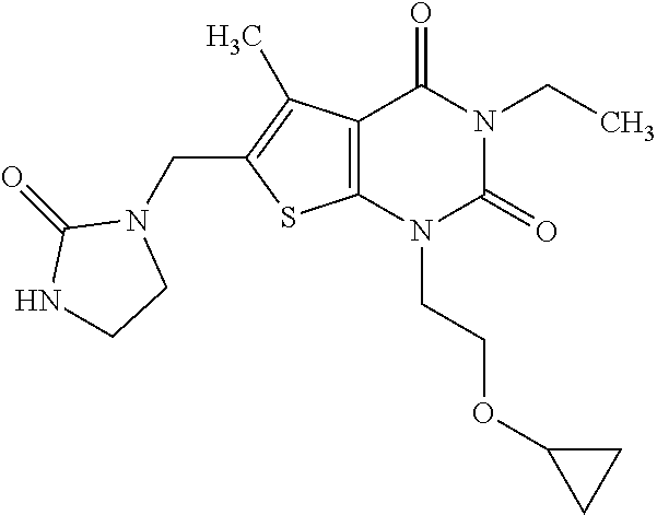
C12=C(N(CCOC3CC3)C(=O)N(CC)C1=O)SC(CN1C(=O)NCC1)=C2C
